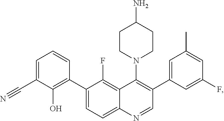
C1=C(C#N)C(O)=C(C2=CC=C3C(=C2F)C(N2CCC(N)CC2)=C(C2=CC(C)=CC(F)=C2)C=N3)C=C1
